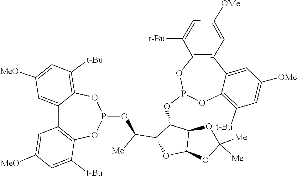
O1C([Me])([Me])OC2C1C(OP1OC3=C(C=C([OMe])C=C3[t-Bu])C3=CC([OMe])=CC([t-Bu])=C3O1)C(C(OP1OC3=C(C4=CC([MeO])=CC([t-Bu])=C4O1)C=C([MeO])C=C3[t-Bu])[Me])O2
